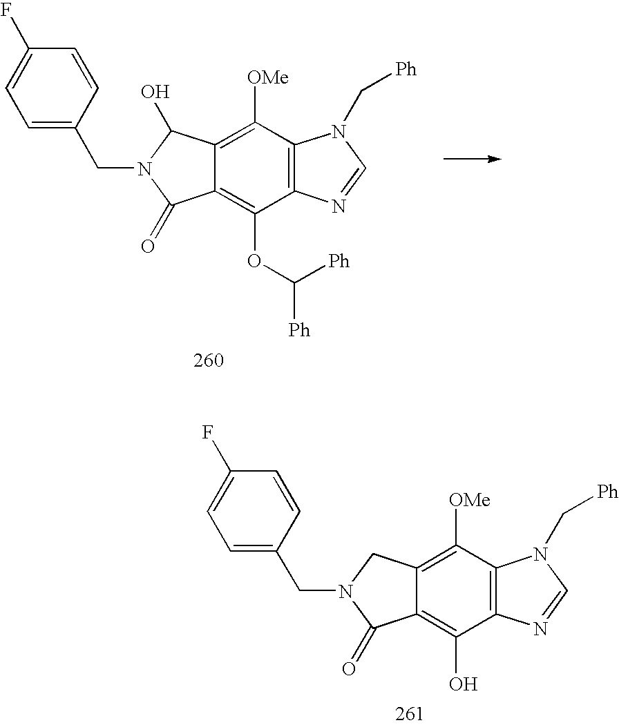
C1(F)=CC=C(CN2C(O)C3=C([OMe])C4=C(C(OC([Ph])[Ph])=C3C2=O)N=CN4C[Ph])C=C1.C1(F)=CC=C(CN2CC3=C([OMe])C4=C(C(O)=C3C2=O)N=CN4C[Ph])C=C1
